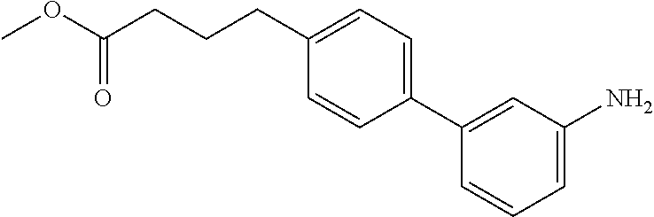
COC(CCCC1=CC=C(C2=CC(N)=CC=C2)C=C1)=O
